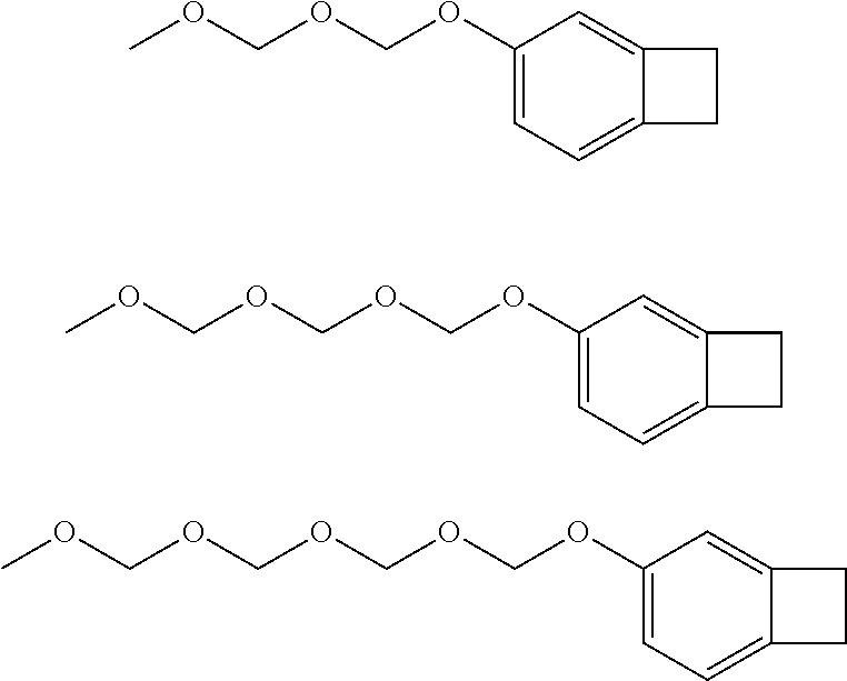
C1(OCOCOC)=CC=C2C(=C1)CC2.C1(OCOCOCOC)=CC=C2C(=C1)CC2.C1(OCOCOCOCOC)=CC=C2C(=C1)CC2
